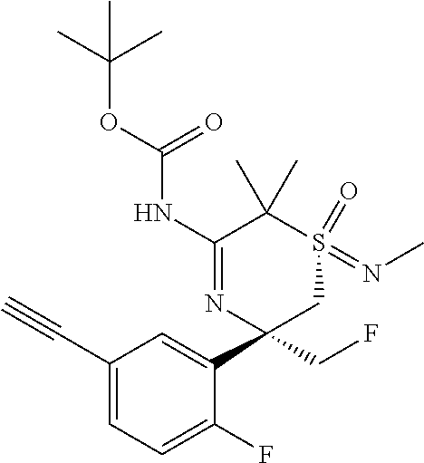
C1(C#C)=CC=C(F)C(C2(CF)CS(=NC)(=O)C(C)(C)C(NC(OC(C)(C)C)=O)=N2)=C1
